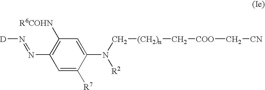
C1(N=N[D])=C([R6COHN])C=C(N(C[(CH2)n]C[COO]C[CN])[R2])C([R7])=C1
